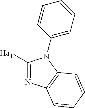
C1([Ha1])=NC2=C(N1C1=CC=CC=C1)C=CC=C2
